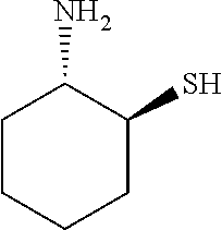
C1CCCC(S)C1N
